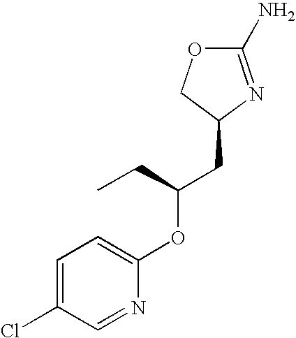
C1(N)=NC(CC(OC2=CC=C(Cl)C=N2)CC)CO1
